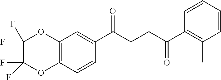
C1(C(CCC(C2=C(C)C=CC=C2)=O)=O)=CC2=C(C=C1)OC(F)(F)C(F)(F)O2
